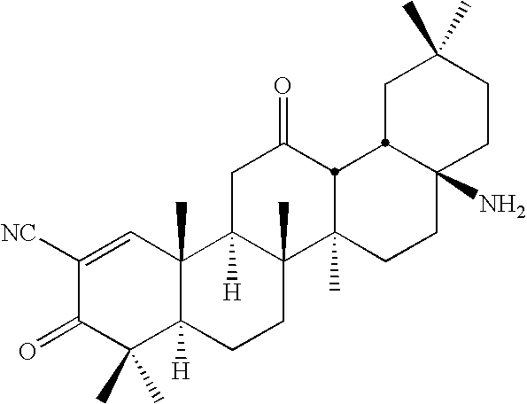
C1C(C)(C)CCC2(N)CCC3(C)C4(C)C([H])(CC(=O)C3C12)C1(C)C([H])(CC4)C(C)(C)C(=O)C([NC])=C1
